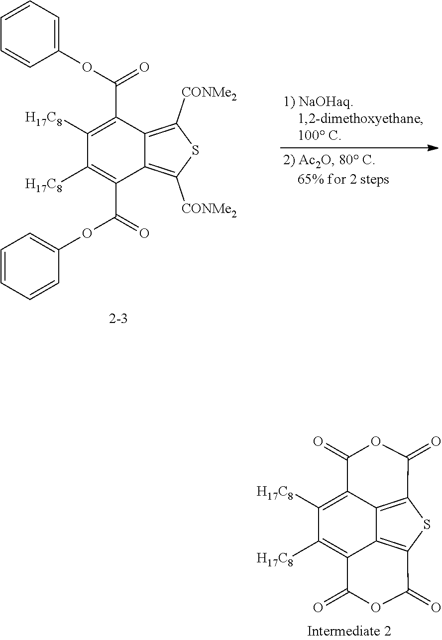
C1([H17C8])=C2C3=C(SC4=C3C(=C1[H17C8])C(=O)OC4=O)C(=O)OC2=O.C1(OC(=O)C2=C([H17C8])C([H17C8])=C(C(=O)OC3=CC=CC=C3)C3=C([CONMe2])SC([CONMe2])=C23)=CC=CC=C1
